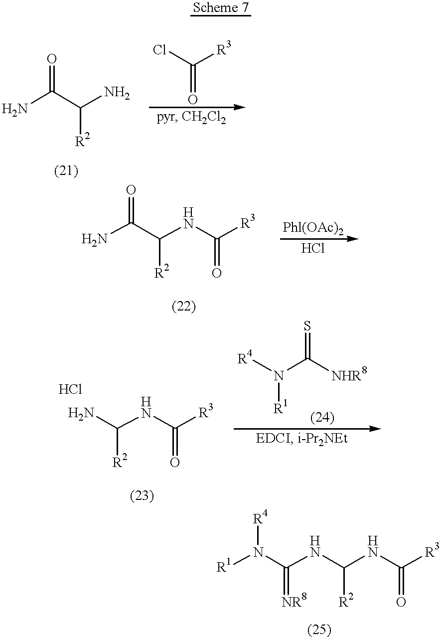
NC(C(N)=O)[R2].N(C([R3])=O)C(NC(N([R1])[R4])=[NR8])[R2].ClC([R3])=O.N(C(C(N)=O)[R2])C([R3])=O.N(C([R2])N)C([R3])=O.Cl.[R4]N(C([NHR8])=S)[R1]
